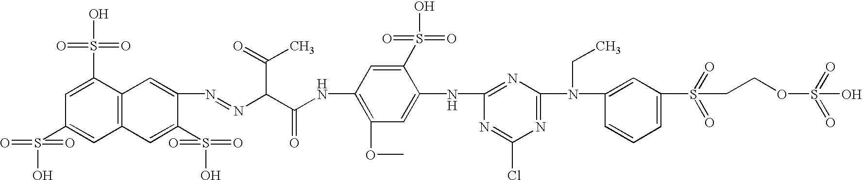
C12=C(C(S(O)(=O)=O)=CC(S(=O)(=O)O)=C1)C=C(N=NC(C(NC1=C(OC)C=C(NC3=NC(N(C4=CC(S(=O)(=O)CCOS(=O)(=O)O)=CC=C4)CC)=NC(Cl)=N3)C(S(=O)(=O)O)=C1)=O)C(=O)C)C(S(=O)(=O)O)=C2
